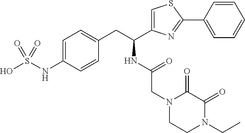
N1(CC(NC(C2=CSC(C3=CC=CC=C3)=N2)CC2=CC=C(NS(O)(=O)=O)C=C2)=O)CCN(CC)C(=O)C1=O
